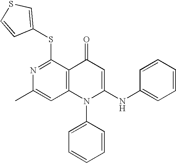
N1=C(SC2=CSC=C2)C2=C(C=C1C)N(C1=CC=CC=C1)C(NC1=CC=CC=C1)=CC2=O
